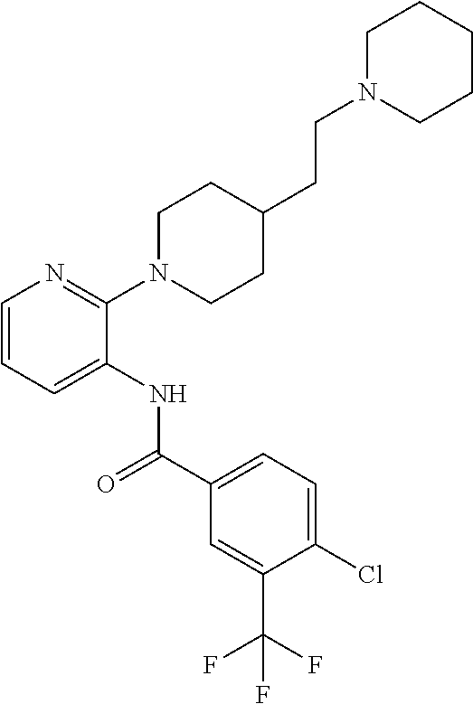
C1(N2CCC(CCN3CCCCC3)CC2)=NC=CC=C1NC(=O)C1=CC=C(Cl)C(C(F)(F)F)=C1
